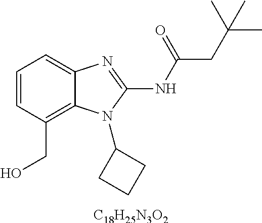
[C18H25N3O2].C1=CC(CO)=C2C(=C1)N=C(NC(CC(C)(C)C)=O)N2C1CCC1
